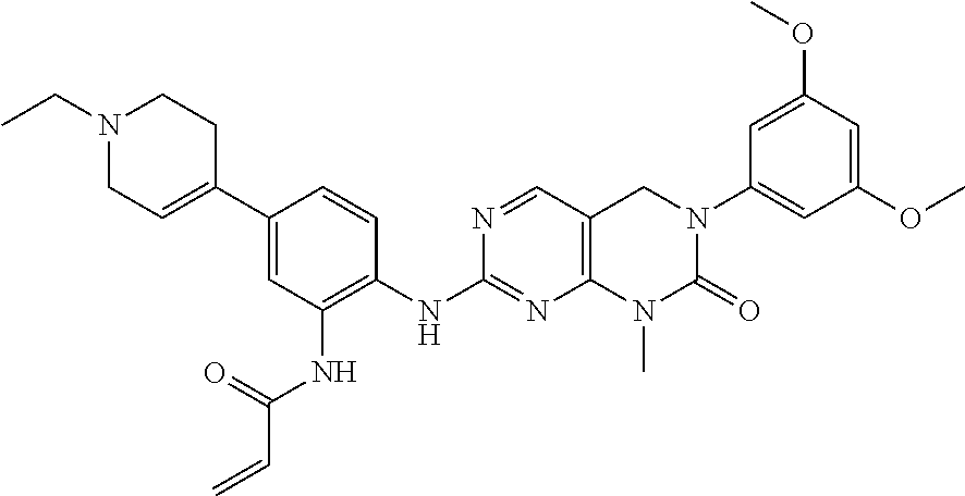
C1(NC2=C(NC(C=C)=O)C=C(C3=CCN(CC)CC3)C=C2)=NC2=C(CN(C3=CC(OC)=CC(OC)=C3)C(=O)N2C)C=N1
